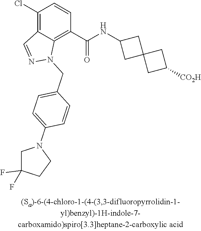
C1(Cl)=C2C(=C(C(NC3CC4(C3)CC([CO2H])C4)=O)C=C1)N(CC1=CC=C(N3CC(F)(F)CC3)C=C1)N=C2
